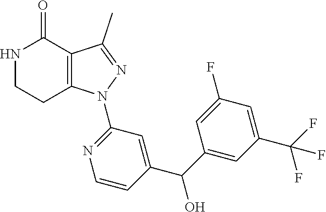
C12=C(C(C)=NN1C1=NC=CC(C(C3=CC(C(F)(F)F)=CC(F)=C3)O)=C1)C(=O)NCC2
